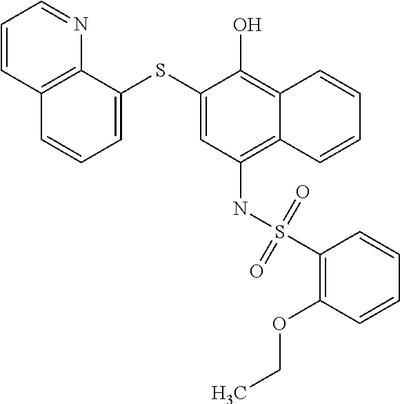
C1=C(SC2=CC=CC3=C2N=CC=C3)C(O)=C2C(=C1NS(C1=C(OCC)C=CC=C1)(=O)=O)C=CC=C2
